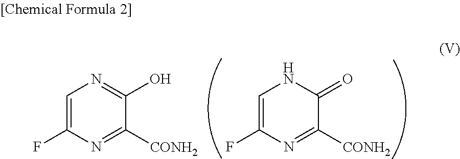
C1=C(F)N=C([CONH2])C(O)=N1.C1=C(F)N=C([CONH2])C(=O)N1
